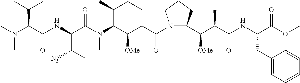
N(C(C(NC(C(N(C(C(C)CC)C(CC(N1C(C(C(C(NC(C(OC)=O)CC2=CC=CC=C2)=O)C)[OMe])CCC1)=O)[OMe])C)=O)C(C)[N3])=O)C(C)C)(C)C
